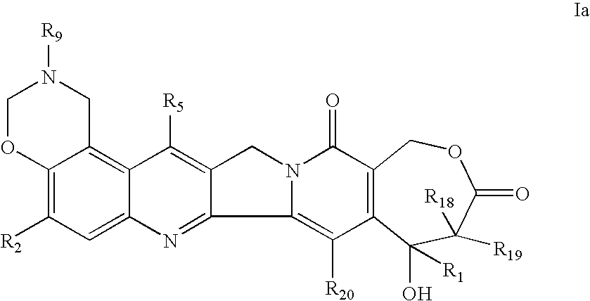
C1OC2=C([R2])C=C3C(=C2CN1[R9])C([R5])=C1C(=N3)C2=C([R20])C3=C(C(=O)N2C1)COC(=O)C([R19])([R18])C3(O)[R1]
